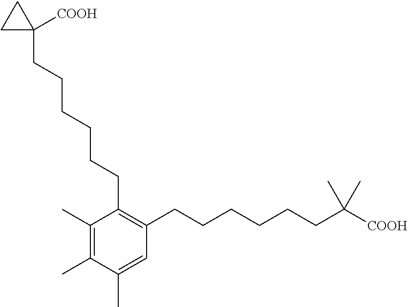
C1(C)=C(C)C(CCCCCCC2([COOH])CC2)=C(CCCCCCC(C)(C)[COOH])C=C1C
